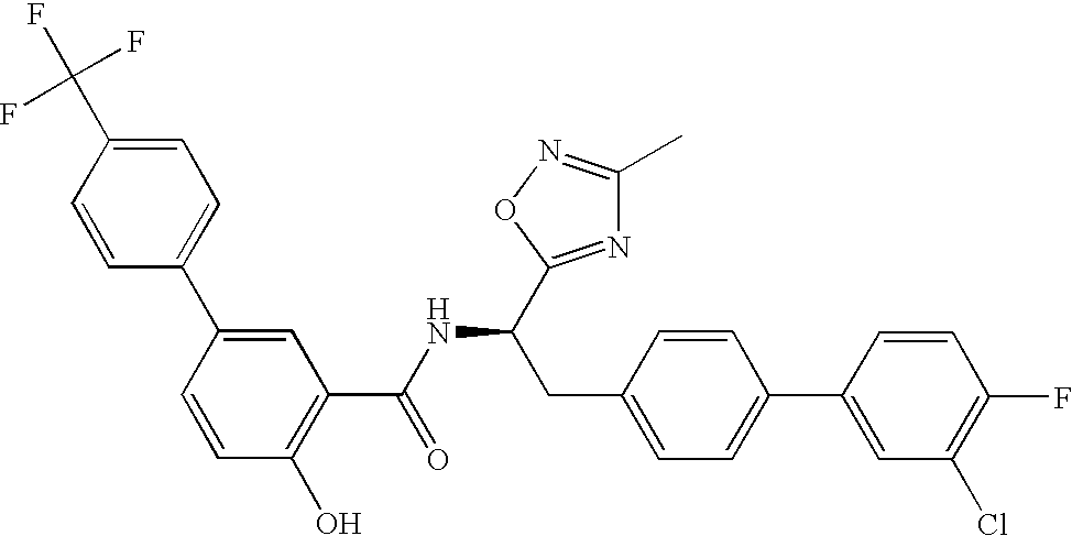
OC1=C(C(NC(CC2=CC=C(C3=CC(Cl)=C(F)C=C3)C=C2)C2=NC(C)=NO2)=O)C=C(C2=CC=C(C(F)(F)F)C=C2)C=C1
